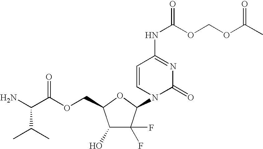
C1(O)C(F)(F)C(N2C(=O)N=C(NC(OCOC(C)=O)=O)C=C2)OC1COC(C(N)C(C)C)=O
